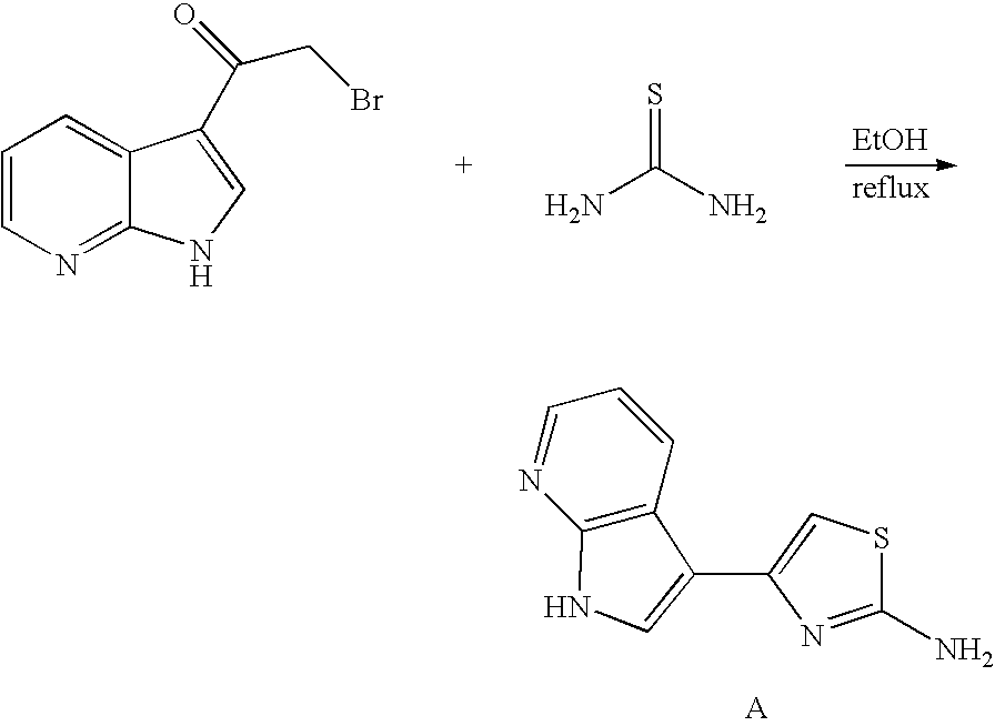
[EtOH].C1=CN=C2C(=C1)C(C(=O)CBr)=CN2.NC(N)=S.C1=NC2=C(C=C1)C(C1=CSC(N)=N1)=CN2
